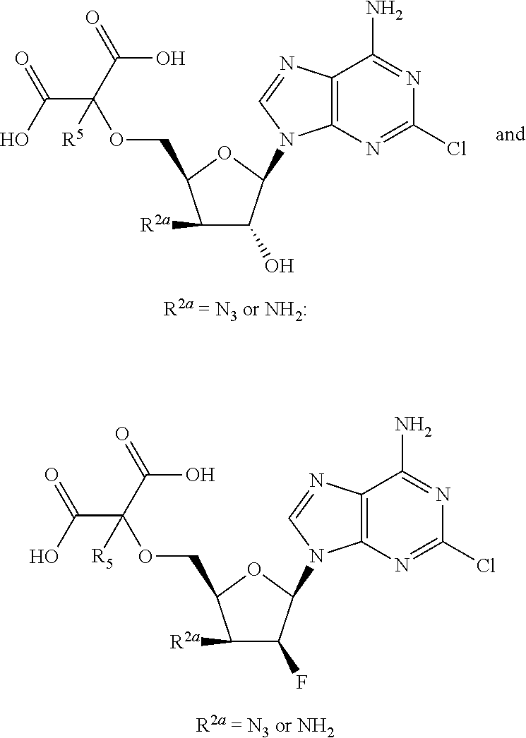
C1([R2a])C(O)C(N2C3=C(C(N)=NC(Cl)=N3)N=C2)OC1COC([R5])(C(O)=O)C(=O)O.C1([R2a])C(F)C(N2C3=C(C(N)=NC(Cl)=N3)N=C2)OC1COC([R5])(C(O)=O)C(=O)O
